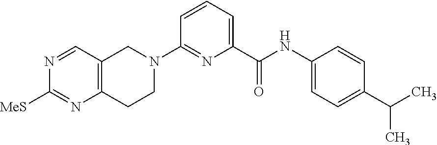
C12=C(C=NC([MeS])=N1)CN(C1=NC(C(=O)NC3=CC=C(C(C)C)C=C3)=CC=C1)CC2
